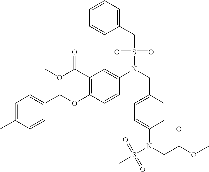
C1=C(C)C=CC(COC2=C(C(OC)=O)C=C(N(S(CC3=CC=CC=C3)(=O)=O)CC3=CC=C(N(S(C)(=O)=O)CC(OC)=O)C=C3)C=C2)=C1
